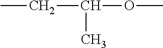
CCC(OC)C
